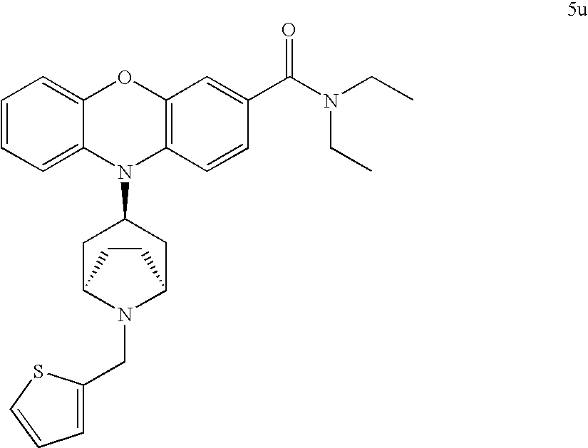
C1=CC=C2C(=C1)OC1=C(N2C2CC3N(CC4=CC=CS4)C(C2)CC3)C=CC(C(N(CC)CC)=O)=C1
